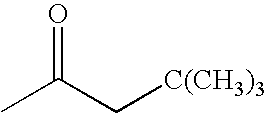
CC(C[C(CH3)3])=O
